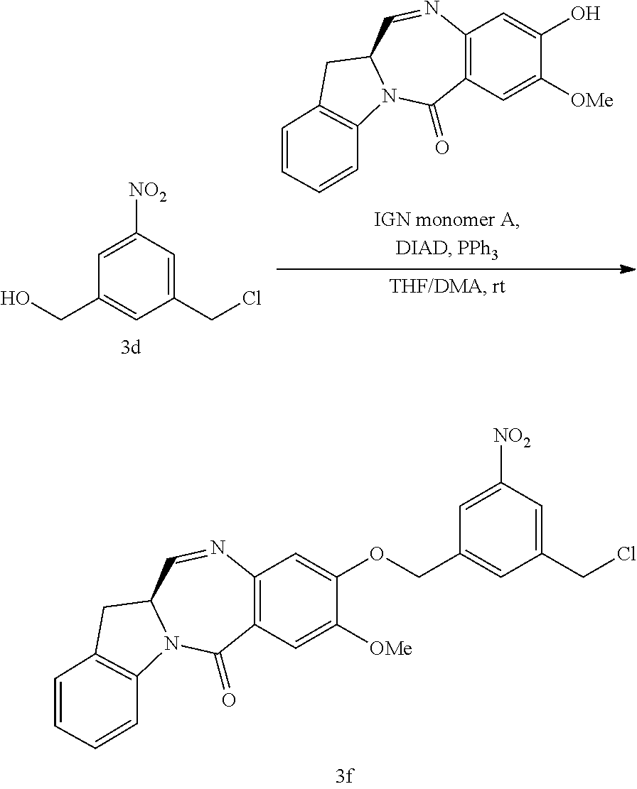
OC1=CC2=C(C=C1[OMe])C(=O)N1C(C=N2)CC2=C1C=CC=C2.[NO2]C1=CC(CO)=CC(CCl)=C1.[NO2]C1=CC(COC2=CC3=C(C=C2[OMe])C(=O)N2C(C=N3)CC3=C2C=CC=C3)=CC(CCl)=C1
